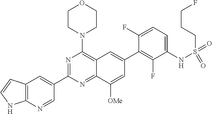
C12=C(N=CC(C3=NC(N4CCOCC4)=C4C(=N3)C([OMe])=CC(C3=C(F)C(NS(=O)(=O)CCCF)=CC=C3F)=C4)=C1)NC=C2
